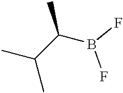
FB(F)C(C(C)C)C
